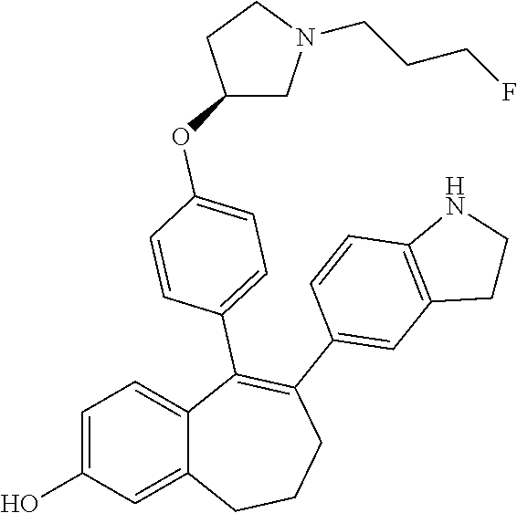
C1=C(O)C=C2C(=C1)C(C1=CC=C(OC3CN(CCCF)CC3)C=C1)=C(C1=CC3=C(C=C1)NCC3)CCC2
